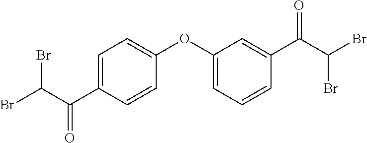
C1(OC2=CC=CC(C(C(Br)Br)=O)=C2)=CC=C(C(C(Br)Br)=O)C=C1
